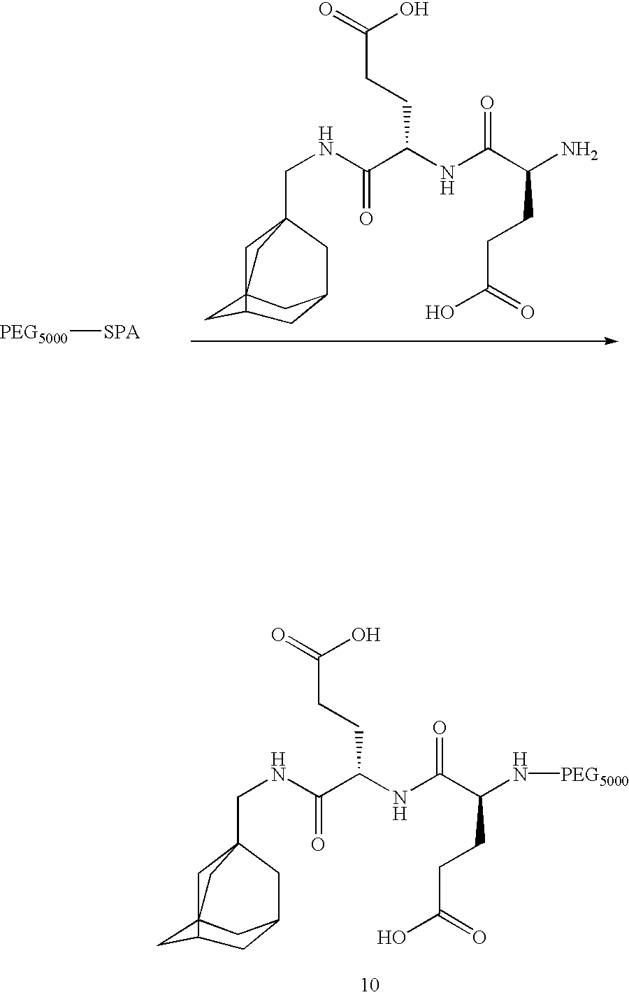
C1234CC(CC1C2)CC(CNC(C(NC(C(N)CCC(O)=O)=O)CCC(=O)O)=O)(C3)C4.[PEG5000][SPA].C1234CC(CC1C2)CC(CNC(C(NC(C(N[PEG5000])CCC(O)=O)=O)CCC(=O)O)=O)(C3)C4
